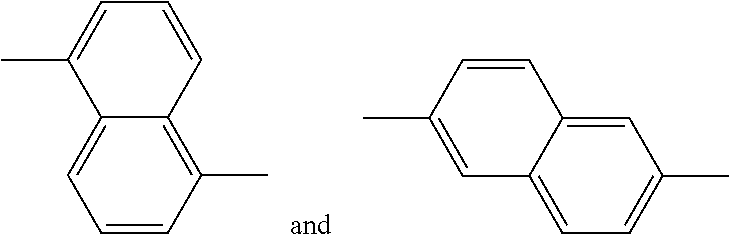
C1=CC(C)=C2C(=C1)C(C)=CC=C2.C1=C2C(=CC=C1C)C=C(C)C=C2
